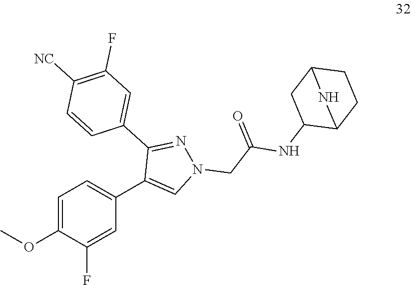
C1=C(OC)C(F)=CC(C2=CN(CC(NC3C4CCC(C3)N4)=O)N=C2C2=CC(F)=C([NC])C=C2)=C1
